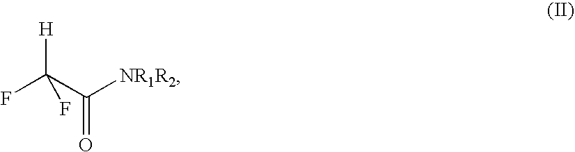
FC(C([NR1R2])=O)([H])F
